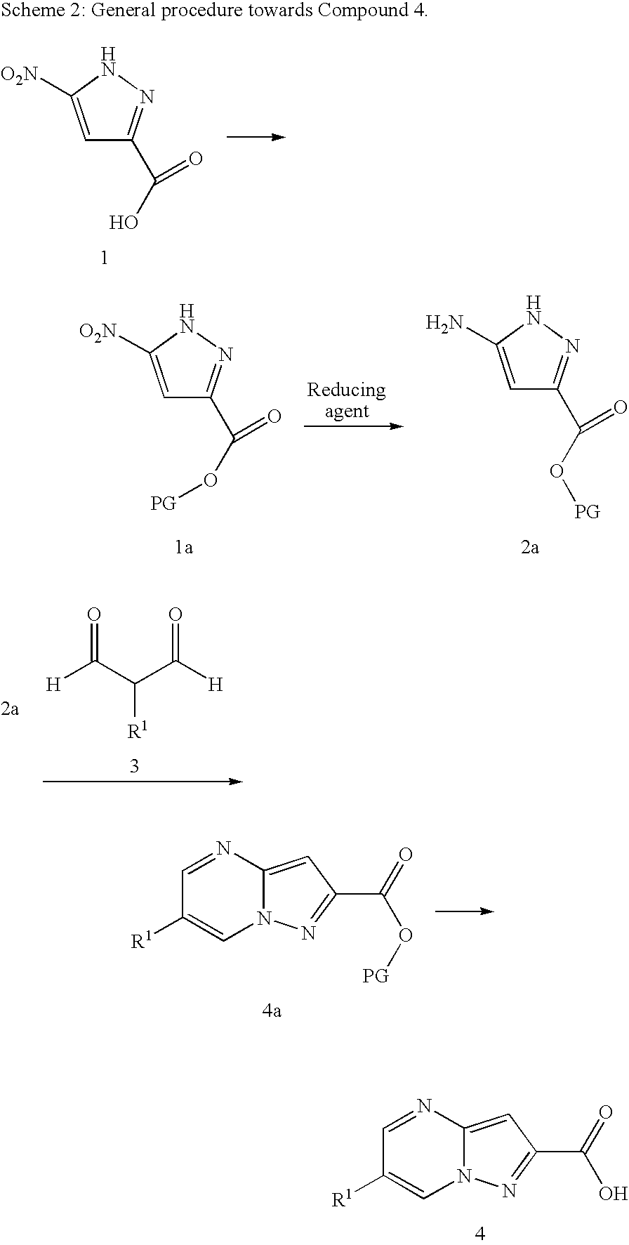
C1=C([O2N])NN=C1C(O)=O.C1=C([O2N])NN=C1C(O[PG])=O.C1=C(N)NN=C1C(O[PG])=O.[H]C(=O)C(C(=O)[H])[R1].C1=NC2=CC(C(=O)O[PG])=NN2C=C1[R1].C1=NC2=CC(C(=O)O)=NN2C=C1[R1]
